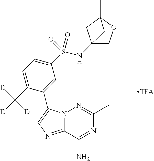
N12C(=NC=C1C1=CC(S(NC34COC(C)(C3)C4)(=O)=O)=CC=C1C([D])([D])[D])C(N)=NC(C)=N2
